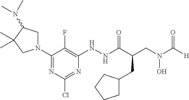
N1(C2=NC(Cl)=NC(NNC(C(CN(C([H])=O)O)CC3CCCC3)=O)=C2F)CC(N(C)C)C(C)(C)C1
